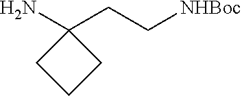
C1(CC[NHBoc])(N)CCC1
